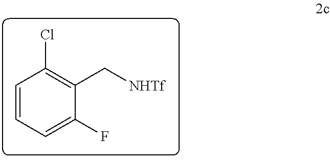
C1=CC=C(F)C(C[NHTf])=C1Cl
